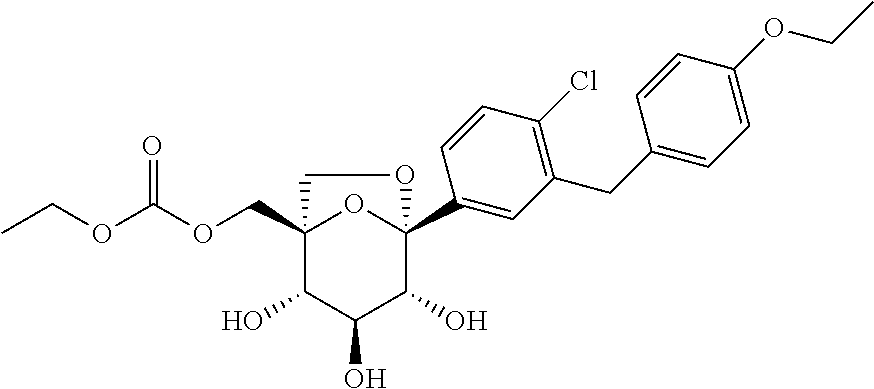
C12(COC(OCC)=O)C(O)C(O)C(O)C(C3=CC(CC4=CC=C(OCC)C=C4)=C(Cl)C=C3)(O1)OC2
